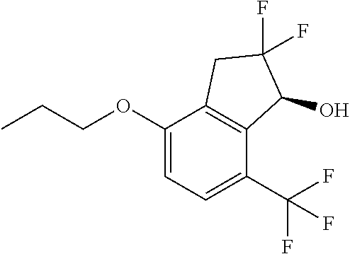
CCCOC1=CC=C(C(F)(F)F)C2=C1CC(F)(F)C2O
